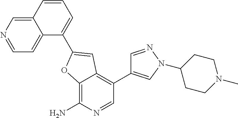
C12=CN=CC=C1C(C1=CC3=C(C4=CN(C5CCN(C)CC5)N=C4)C=NC(N)=C3O1)=CC=C2
